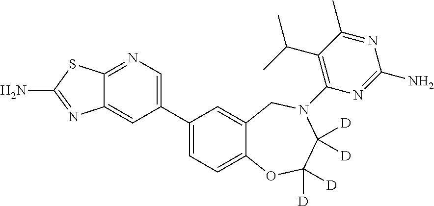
C12=NC=C(C3=CC=C4C(=C3)CN(C3=C(C(C)C)C(C)=NC(N)=N3)C([D])([D])C([D])([D])O4)C=C1N=C(N)S2
